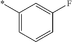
C1=CC=C(*)C=C1F
